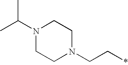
CC(N1CCN(CC*)CC1)C
